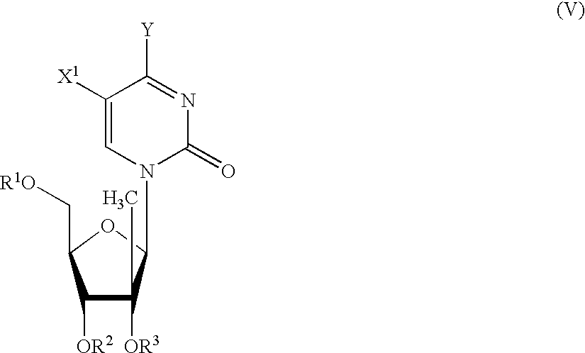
N1=C([Y])C([X1])=CN(C2OC(C[R1O])C([OR2])C2([OR3])C)C1=O
